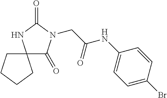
C(C(NC1=CC=C(Br)C=C1)=O)N1C(=O)C2(NC1=O)CCCC2
